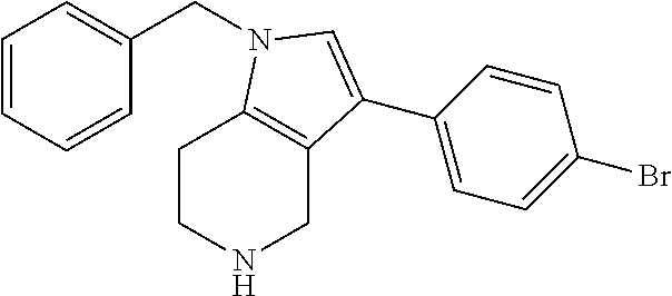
C1=CC=CC(CN2C3=C(CNCC3)C(C3=CC=C(Br)C=C3)=C2)=C1
